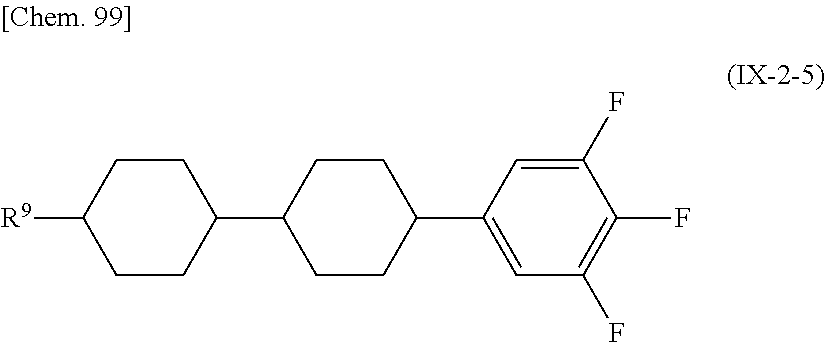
C1C([R9])CCC(C2CCC(C3=CC(F)=C(F)C(F)=C3)CC2)C1
